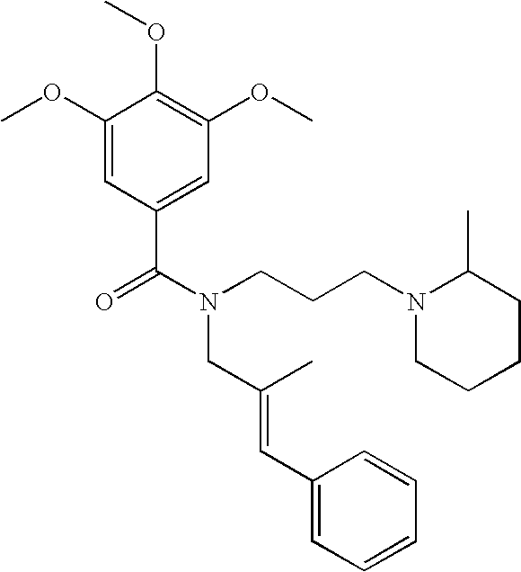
C1(OC)=CC(C(N(CCCN2CCCCC2C)CC(=CC2=CC=CC=C2)C)=O)=CC(OC)=C1OC
